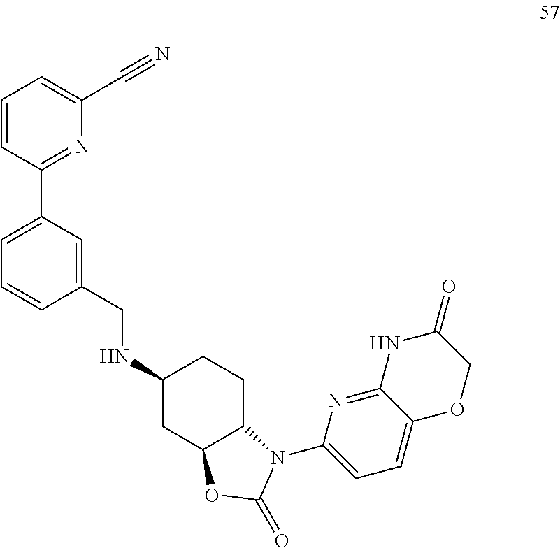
C1(CNC2CC3C(CC2)N(C2=CC=C4C(=N2)NC(=O)CO4)C(=O)O3)=CC(C2=NC(C#N)=CC=C2)=CC=C1
